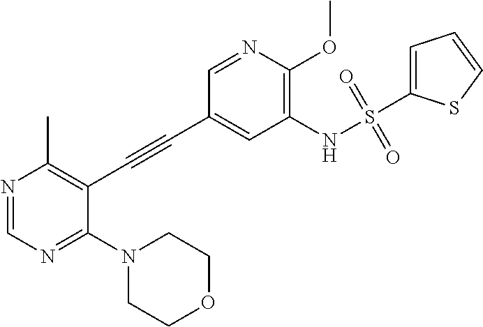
N1=CN=C(N2CCOCC2)C(C#CC2=CC(NS(C3=CC=CS3)(=O)=O)=C(OC)N=C2)=C1C
